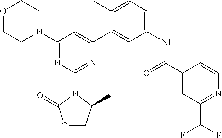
C1(N2CCOCC2)=NC(N2C(=O)OCC2C)=NC(C2=CC(NC(C3=CC(C(F)F)=NC=C3)=O)=CC=C2C)=C1
